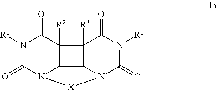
N1([R1])C(=O)N2C3C([R2])(C1=O)C1([R3])C3N(C(=O)N([R1])C1=O)[X]2
